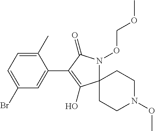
C1(C)=CC=C(Br)C=C1C1=C(O)C2(N(OCOC)C1=O)CCN(OC)CC2
